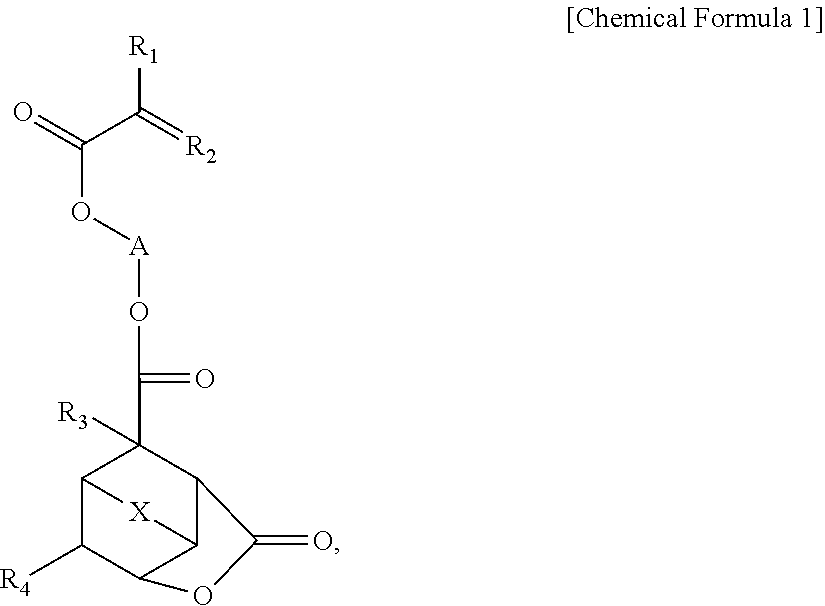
O=C(C(=[R2])[R1])O[A]OC(=O)C1([R3])C2C([R4])C3C(C1C(=O)O3)[X]2
